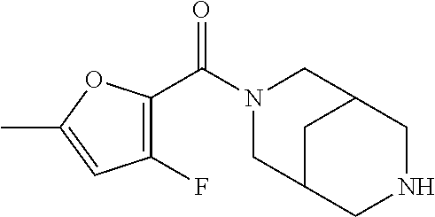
N1(C(C2=C(F)C=C(C)O2)=O)CC2CNCC(C1)C2
